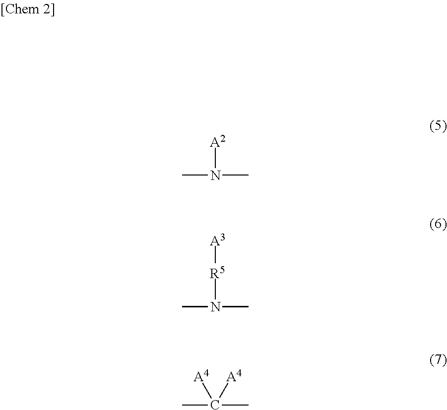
[A2]N(C)C.[R5](N(C)C)[A3].CC(C)([A4])[A4]
